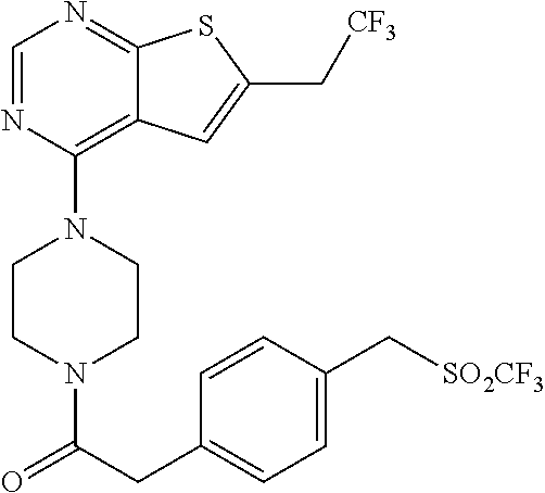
C1CN(C(CC2=CC=C(C[SO2CF3])C=C2)=O)CCN1C1=C2C(=NC=N1)SC(C[CF3])=C2
